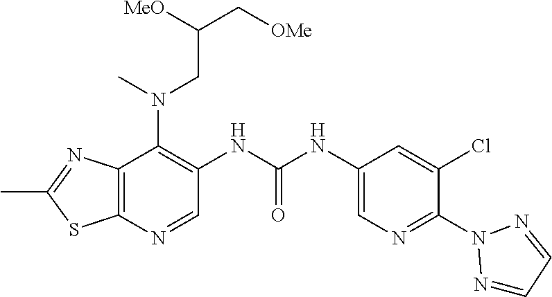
C12=C(N=CC(NC(NC3=CN=C(N4N=CC=N4)C(Cl)=C3)=O)=C1N(CC(C[OMe])[MeO])C)SC(C)=N2
